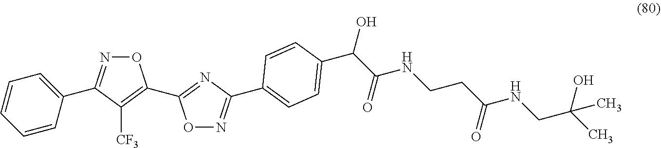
C1=CC=CC(C2=NOC(C3=NC(C4=CC=C(C(C(NCCC(NCC(O)(C)C)=O)=O)O)C=C4)=NO3)=C2[CF3])=C1
